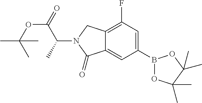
CC(OC(=O)C(C)N1C(=O)C2=CC(B3OC(C)(C)C(C)(C)O3)=CC(F)=C2C1)(C)C
